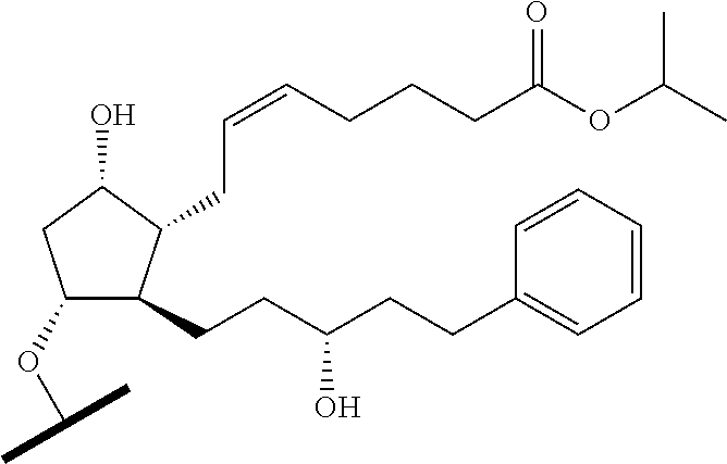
C1(OC(C)C)C(CCC(CCC2=CC=CC=C2)O)C(CC=CCCCC(OC(C)C)=O)C(O)C1
